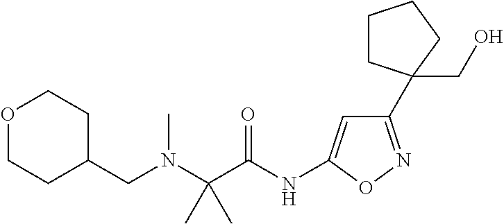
O1CCC(CN(C(C(NC2=CC(C3(CO)CCCC3)=NO2)=O)(C)C)C)CC1
